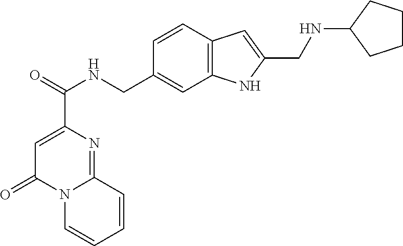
C1=C(C(=O)NCC2=CC3=C(C=C2)C=C(CNC2CCCC2)N3)N=C2N(C1=O)C=CC=C2
